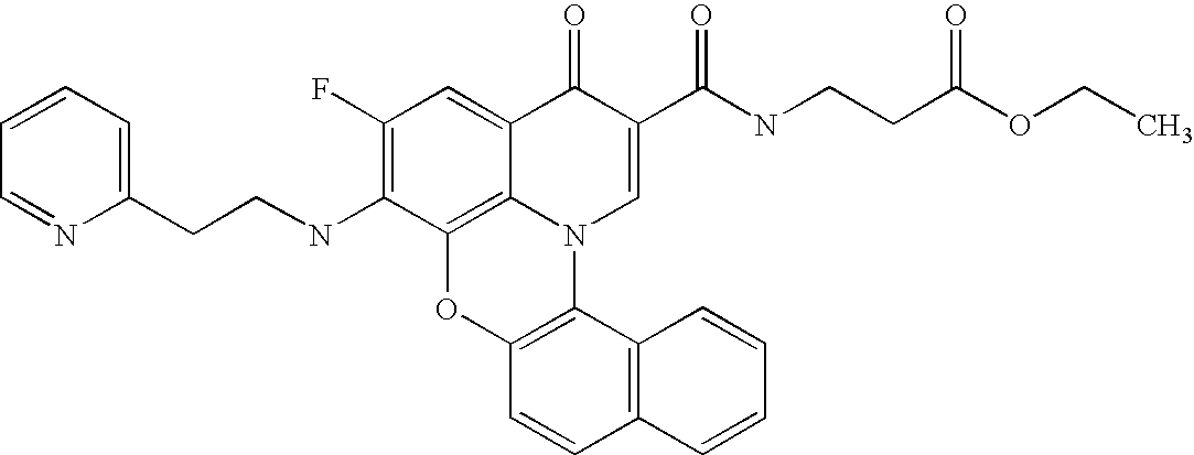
C1(F)=C(NCCC2=CC=CC=N2)C2=C3C(=C1)C(=O)C(C(NCCC(=O)OCC)=O)=CN3C1=C(O2)C=CC2=C1C=CC=C2
